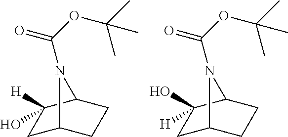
C1C2CCC(C1([H])O)N2C(=O)OC(C)(C)C.C1C2CCC(C1(O)[H])N2C(=O)OC(C)(C)C
